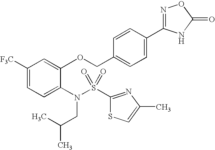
C1([F3C])=CC=C(N(CC(C)C)S(=O)(=O)C2=NC(C)=CS2)C(OCC2=CC=C(C3=NOC(=O)N3)C=C2)=C1
